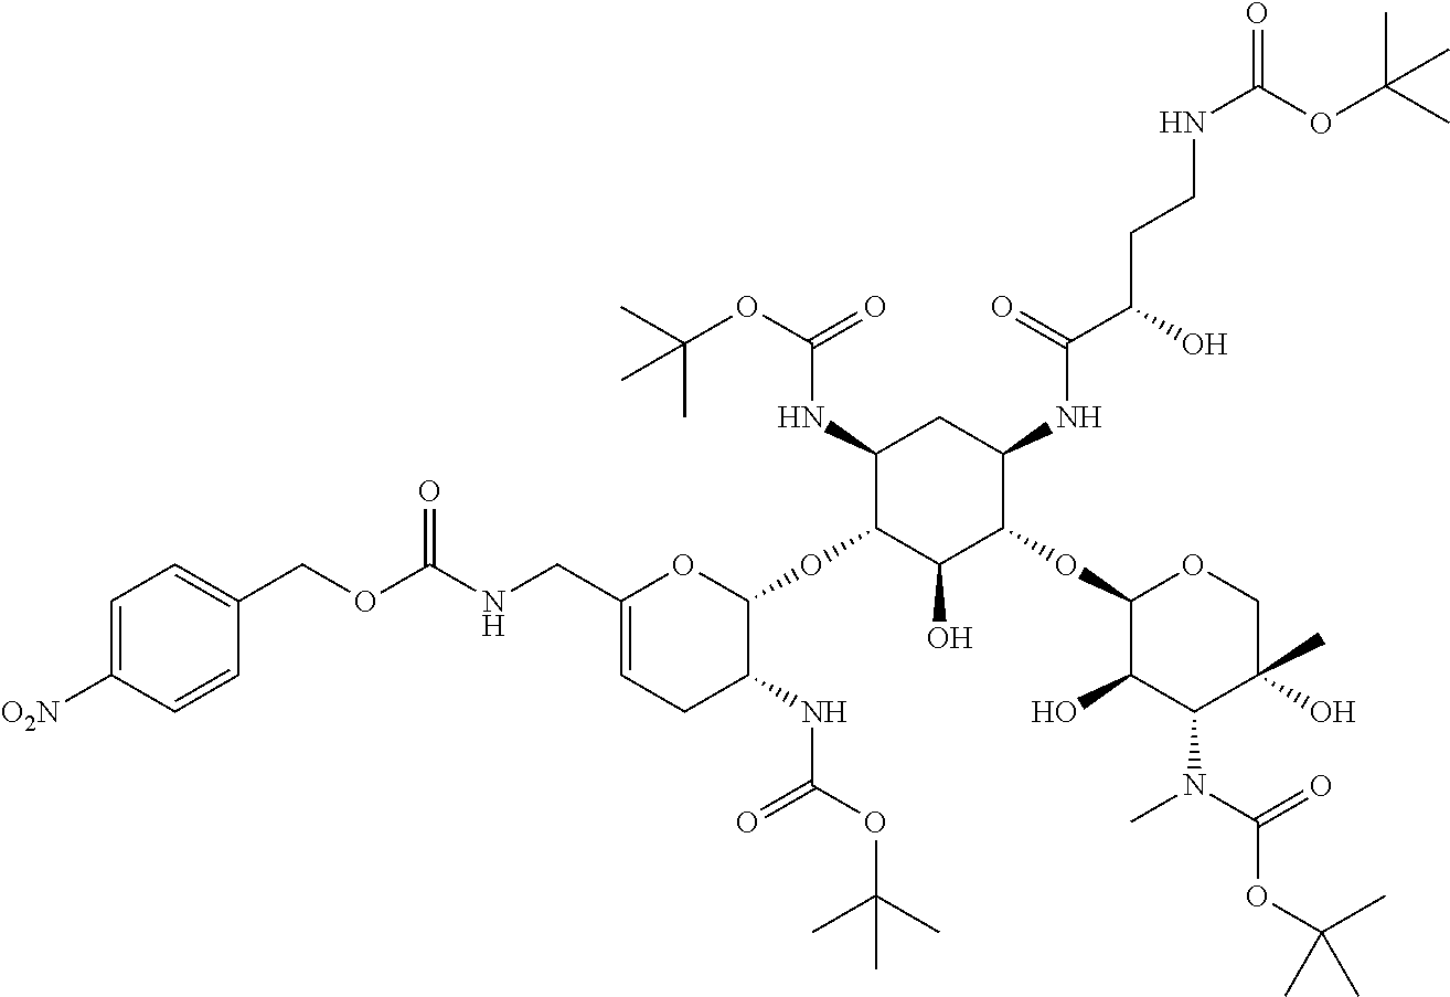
C1=C([O2N])C=CC(COC(NCC2=CCC(NC(OC(C)(C)C)=O)C(OC3C(NC(OC(C)(C)C)=O)CC(NC(C(O)CCNC(OC(C)(C)C)=O)=O)C(OC4C(O)C(N(C)C(=O)OC(C)(C)C)C(O)(C)CO4)C3O)O2)=O)=C1
